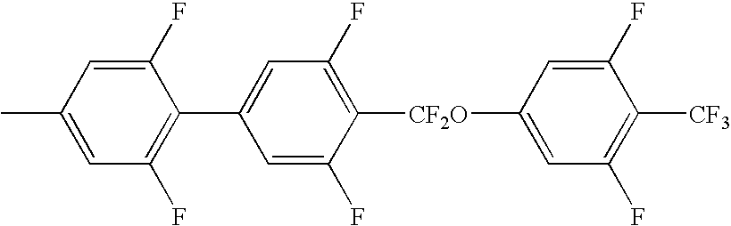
C1(F)=CC([CF2O]C2=C(F)C=C(C3=C(F)C=C(C)C=C3F)C=C2F)=CC(F)=C1[CF3]
